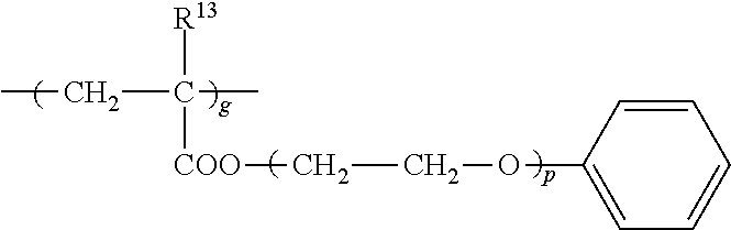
C(C[COO]C([R13])(CC)C)OC1=CC=CC=C1
